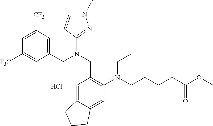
C1([F3C])=CC(CN(CC2=C(N(CCCCC(OC)=O)CC)C=C3C(=C2)CCC3)C2=NN(C)C=C2)=CC([CF3])=C1.Cl
